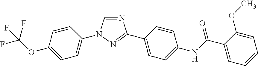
N1=CN(C2=CC=C(OC(F)(F)F)C=C2)N=C1C1=CC=C(NC(C2=CC=CC=C2OC)=O)C=C1
